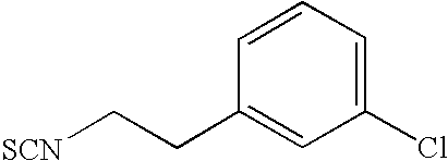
C1=CC(CC[SCN])=CC(Cl)=C1
